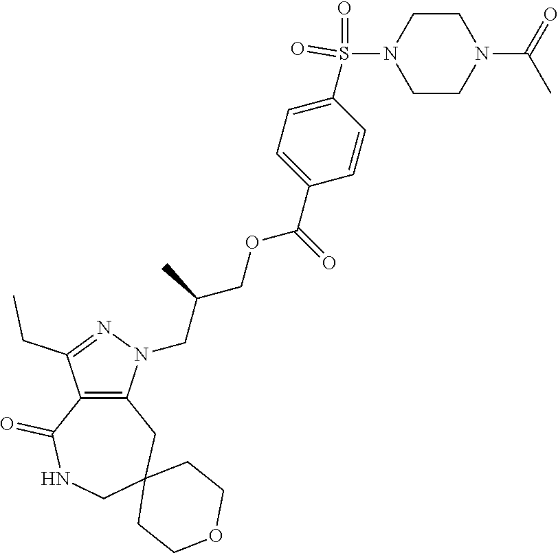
C12=C(N(CC(COC(C3=CC=C(S(=O)(=O)N4CCN(C(C)=O)CC4)C=C3)=O)C)N=C1CC)CC1(CNC2=O)CCOCC1
